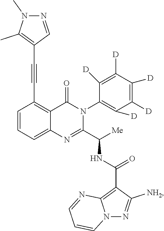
C1=CC=C2C(=C1C#CC1=C(C)N(C)N=C1)C(=O)N(C1=C([D])C([D])=C([D])C([D])=C1[D])C(C([Me])NC(C1=C3N(N=C1[NH2])C=CC=N3)=O)=N2
